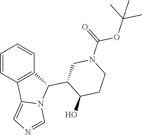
C1=CC2=C(C=C1)C(C1CN(C(=O)OC(C)(C)C)CCC1O)N1C2=CN=C1
